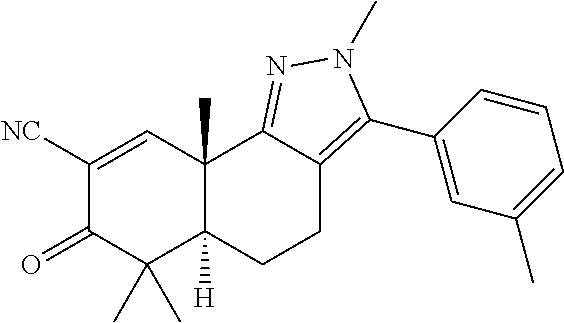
C1([NC])=CC2(C)C([H])(C(C)(C)C1=O)CCC1=C(C3=CC(C)=CC=C3)N(C)N=C21
